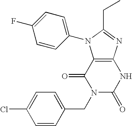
C(C1=CC=C(Cl)C=C1)N1C(=O)NC2=C(C1=O)N(C1=CC=C(F)C=C1)C(CC)=N2
